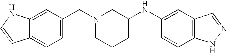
C12=CC(CN3CCCC(NC4=CC5=C(C=C4)NN=C5)C3)=CC=C1C=CN2
